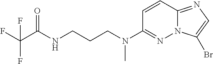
C1(N(CCCNC(C(F)(F)F)=O)C)=NN2C(=NC=C2Br)C=C1
